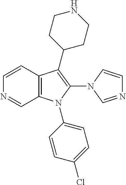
C1=CC2=C(C=N1)N(C1=CC=C(Cl)C=C1)C(N1C=NC=C1)=C2C1CCNCC1
